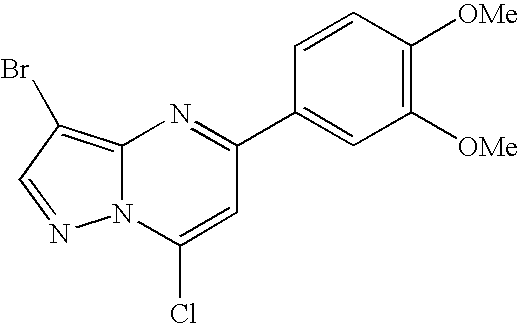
C12=C(Br)C=NN1C(Cl)=CC(C1=CC([OMe])=C([OMe])C=C1)=N2
